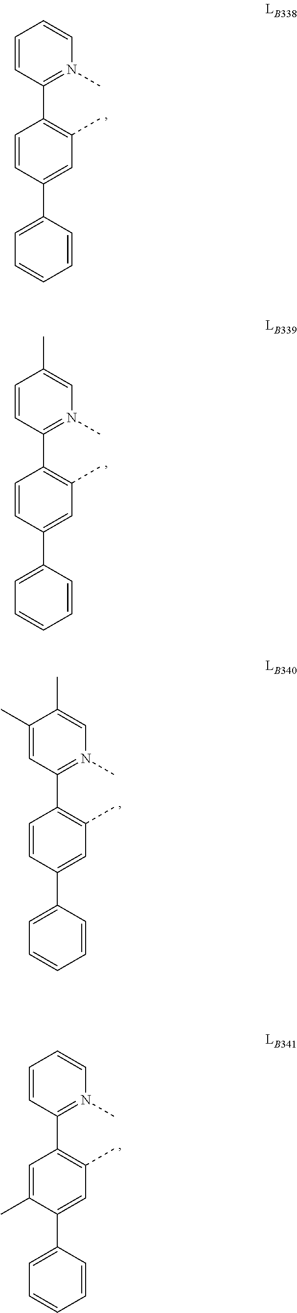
C1(C2=C(C)C=C(C3=CC=CC=C3)C=C2)=N(C)C=CC=C1.C1(C2=C(C)C=C(C3=CC=CC=C3)C=C2)=N(C)C=C(C)C=C1.C1(C2=C(C)C=C(C3=CC=CC=C3)C=C2)=N(C)C=C(C)C(C)=C1.C1(C2=C(C)C=C(C3=CC=CC=C3)C(C)=C2)=N(C)C=CC=C1
